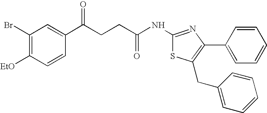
C1(Br)=C([EtO])C=CC(C(CCC(NC2=NC(C3=CC=CC=C3)=C(CC3=CC=CC=C3)S2)=O)=O)=C1
